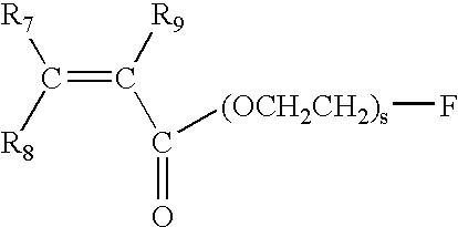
[R7]C([R8])=C([R9])C(=O)[(OCH2CH2)s]F
